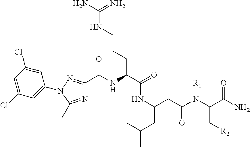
C1(N2N=C(C(NC(C(=O)NC(CC(=O)N([R1])C(C(N)=O)C[R2])CC(C)C)CCCNC(N)=N)=O)N=C2C)=CC(Cl)=CC(Cl)=C1
